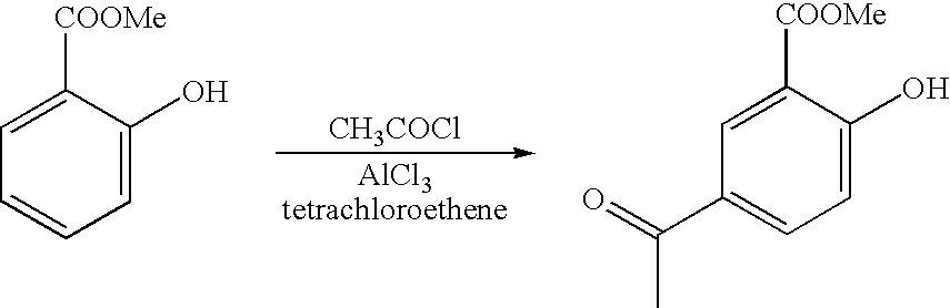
[CH3COCl].C1=CC=C(O)C([COOMe])=C1.C1(C(=O)C)=CC=C(O)C([COOMe])=C1
